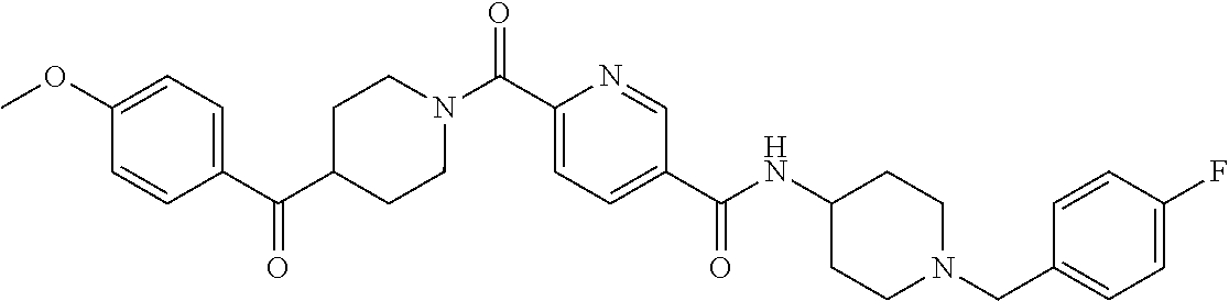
N(C(C1=CC=C(C(=O)N2CCC(C(=O)C3=CC=C(OC)C=C3)CC2)N=C1)=O)C1CCN(CC2=CC=C(F)C=C2)CC1
